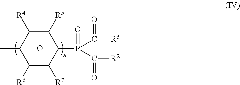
C1([R5])C([R4])C(C)C([R6])C([R7])C1P(C([R3])=O)(C([R2])=O)=O.O
